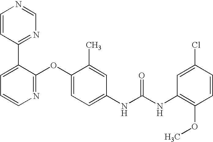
C1=CC(C2=CC=CN=C2OC2=CC=C(NC(NC3=C(OC)C=CC(Cl)=C3)=O)C=C2C)=NC=N1
